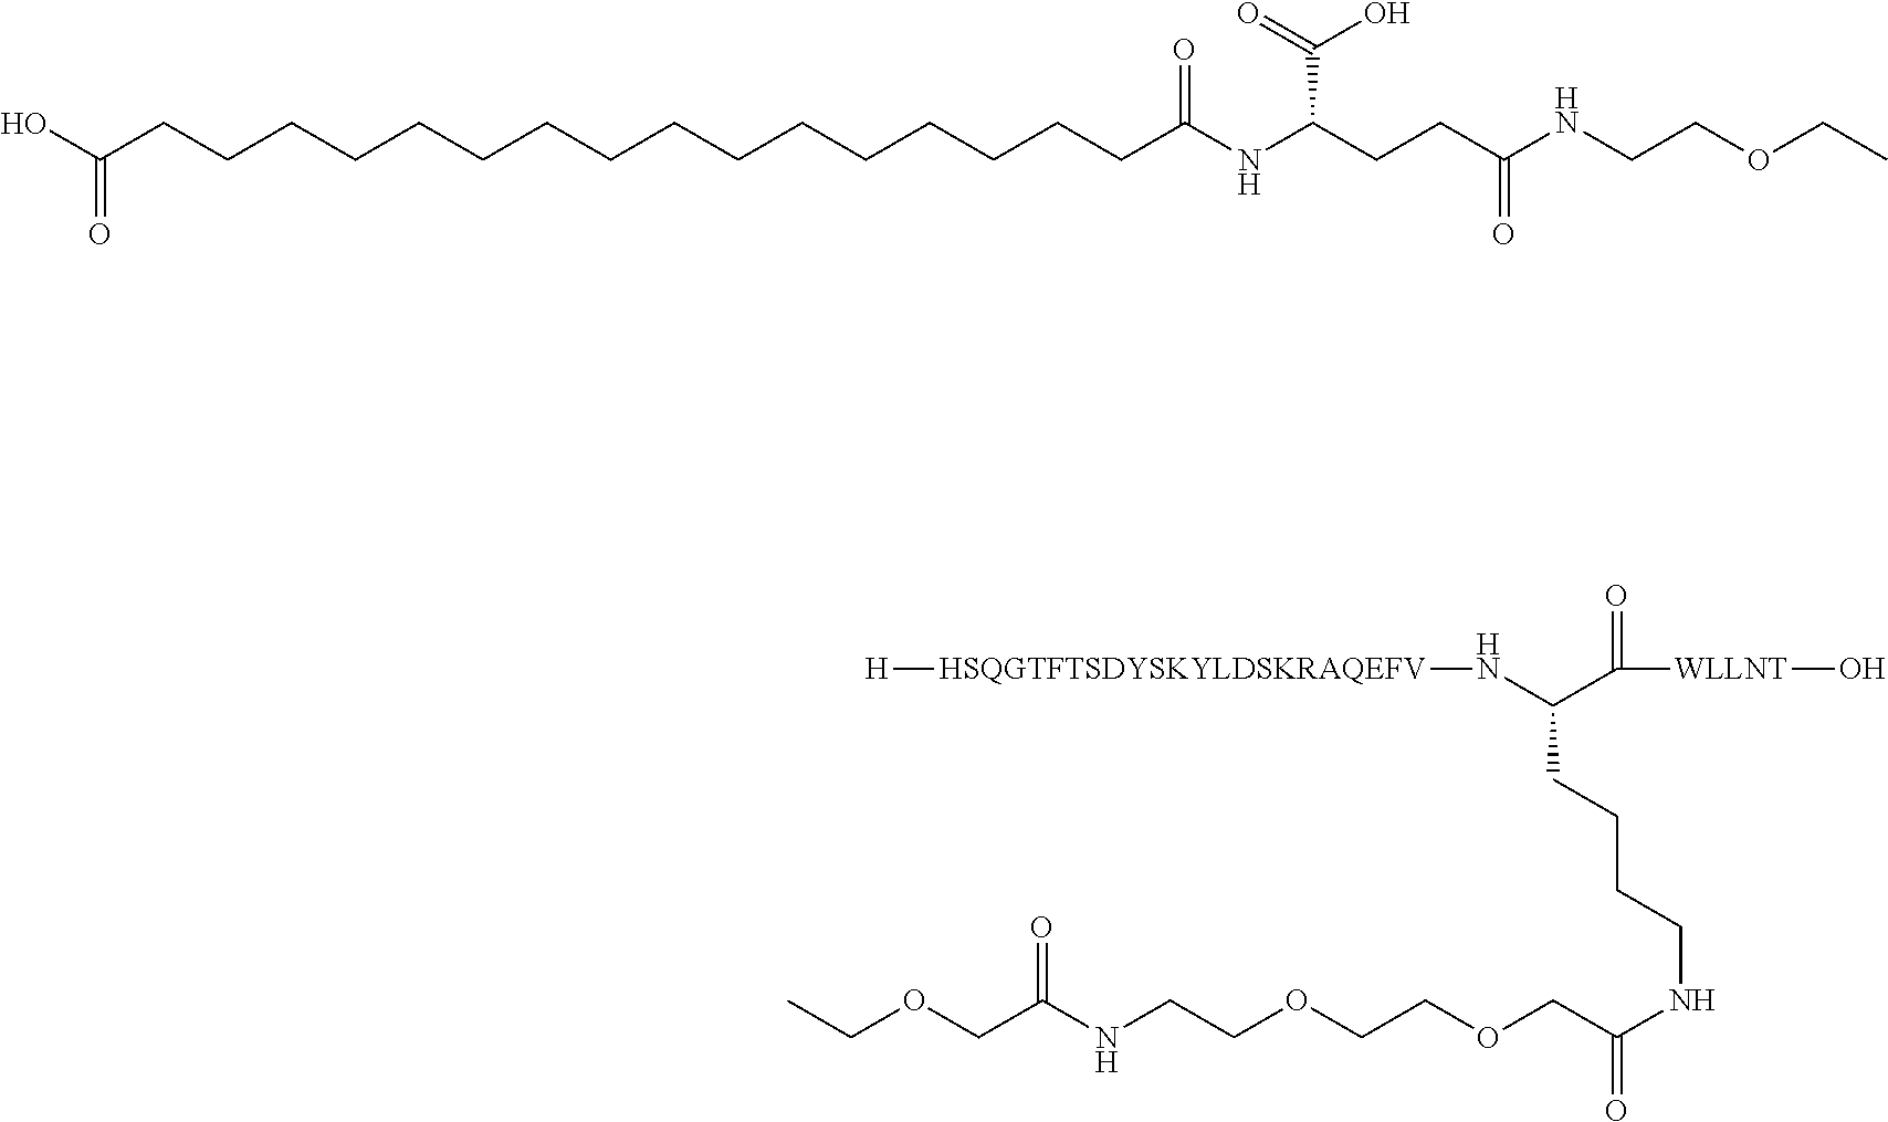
OC(=O)CCCCCCCCCCCCCCCCC(=O)NC(CCC(NCCOCC)=O)C(=O)O.C([WLLNT]O)(=O)C(CCCCNC(COCCOCCNC(COCC)=O)=O)N[HSQGTFTSDYSKYLDSKRAQEFV][H]
